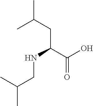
C(C(C(O)=O)NCC(C)C)C(C)C
